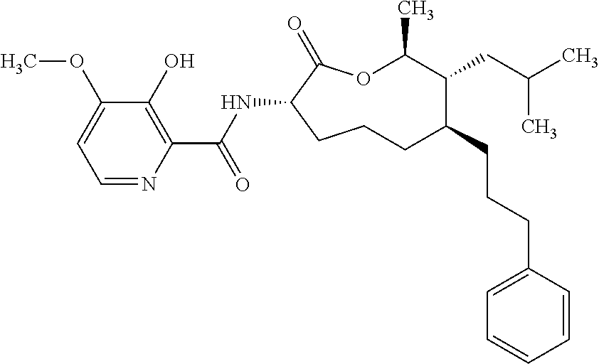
O1C(C)C(CC(C)C)C(CCCC2=CC=CC=C2)CCCC(NC(C2=C(O)C(OC)=CC=N2)=O)C1=O
